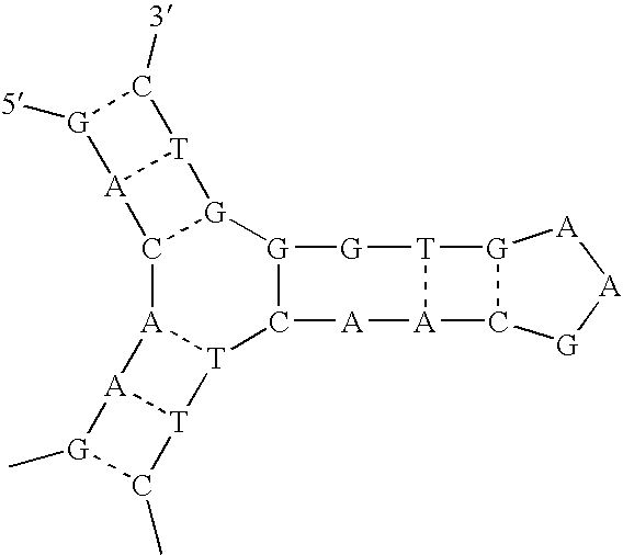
C12[A]3[T](C4[G]([G]1[T]1[A]2[G]([5])C1[3])[G][T]1[A]([A]4)C2[G]1[A][A][G]2)[T]1[A]3[G](C)C1C
